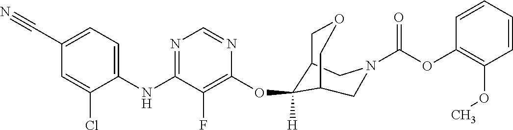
C1(NC2=NC=NC(OC3([H])C4COCC3CN(C(OC3=C(OC)C=CC=C3)=O)C4)=C2F)=CC=C(C#N)C=C1Cl
